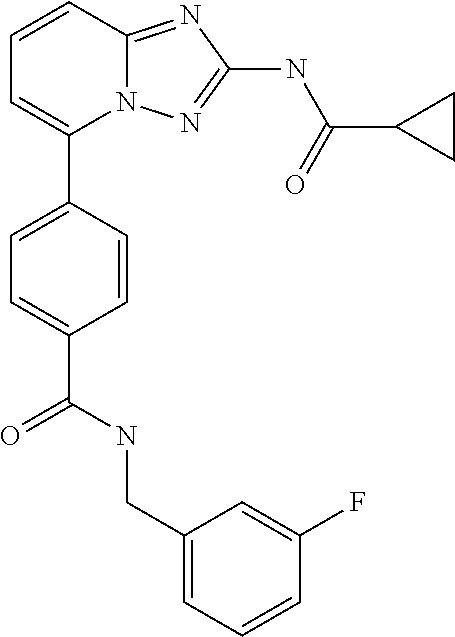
C1=CC2=NC(NC(=O)C3CC3)=NN2C(C2=CC=C(C(NCC3=CC=CC(F)=C3)=O)C=C2)=C1
